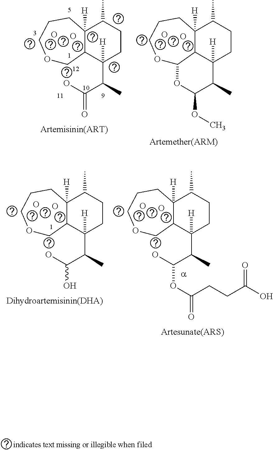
C1OCCCC2([H])C1C(C(C(O)O)C)([H])CCC2C.O.O.C1OCCCC2([H])C1C(C(C(O)OC(CCC(O)=O)=O)C)([H])CCC2C.O.O.C1OCCCC2([H])C1C(C(C(O)=O)C)([H])CCC2C.O.O.C12OCCCC3([H])C1C([H])(CCC3C)C(C)C(OC)O2.O.O
